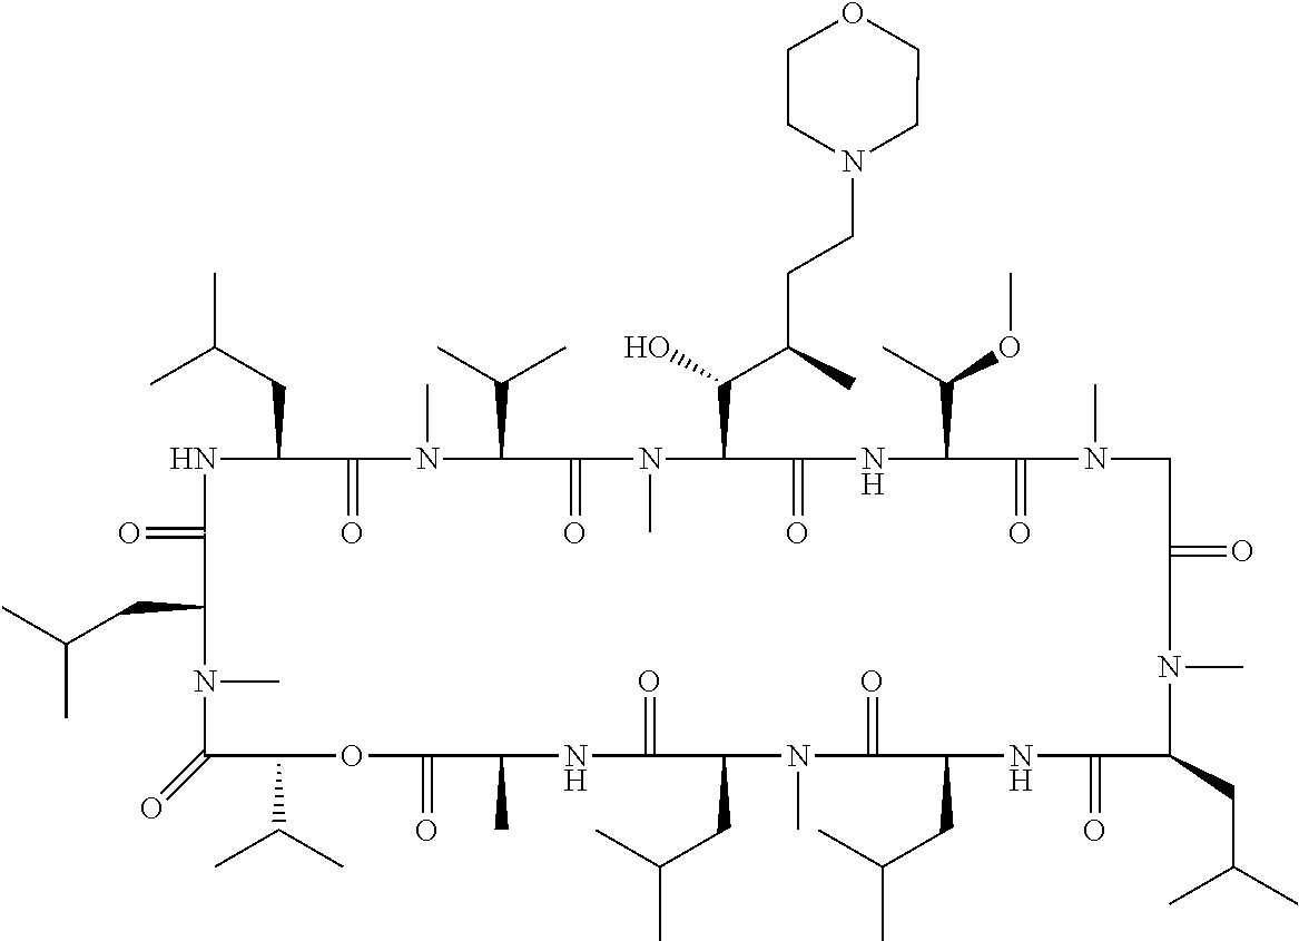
N1C(=O)C(CC(C)C)N(C)C(=O)C(C(C)C)OC(=O)C(C)NC(=O)C(CC(C)C)N(C)C(=O)C(CC(C)C)NC(=O)C(CC(C)C)N(C)C(=O)CN(C)C(=O)C(C(C)OC)NC(=O)C(C(O)C(CCN2CCOCC2)C)N(C)C(=O)C(C(C)C)N(C)C(=O)C1CC(C)C
